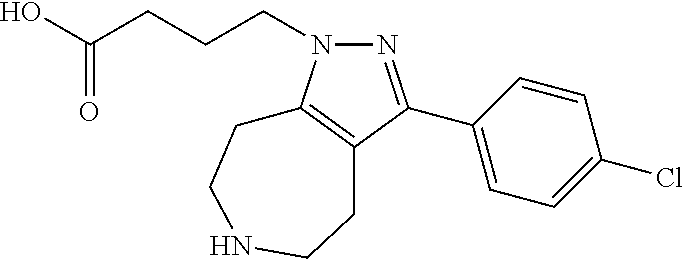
C1(C2=NN(CCCC(O)=O)C3=C2CCNCC3)=CC=C(Cl)C=C1
